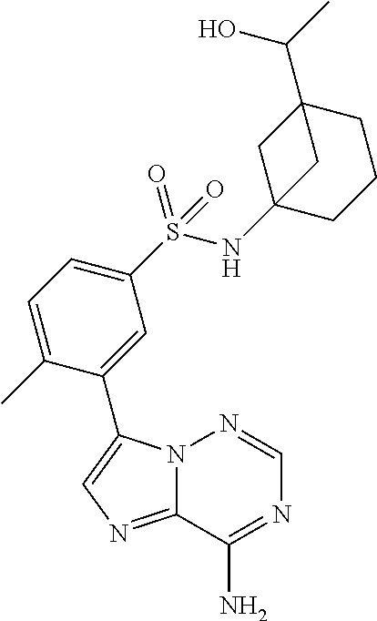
N12C(=NC=C1C1=CC(S(NC34CCCC(C(C)O)(C3)C4)(=O)=O)=CC=C1C)C(N)=NC=N2
